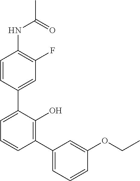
C1=CC(C2=CC=CC(C3=CC=CC(OCC)=C3)=C2O)=CC(F)=C1NC(C)=O
